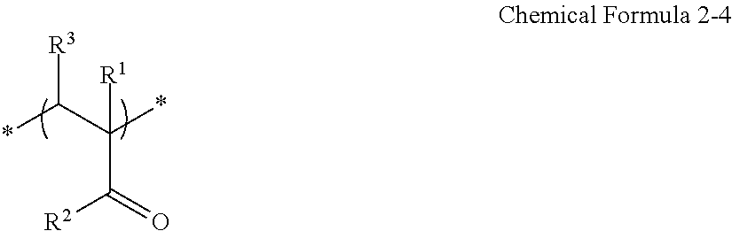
*C(C(*)(C(=O)[R2])[R1])[R3]
